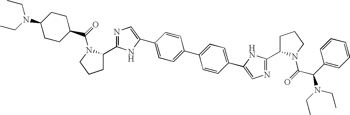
C1=CC(C2=CN=C(C3CCCN3C(C(C3=CC=CC=C3)N(CC)CC)=O)N2)=CC=C1C1=CC=C(C2=CN=C(C3CCCN3C(C3CCC(N(CC)CC)CC3)=O)N2)C=C1
